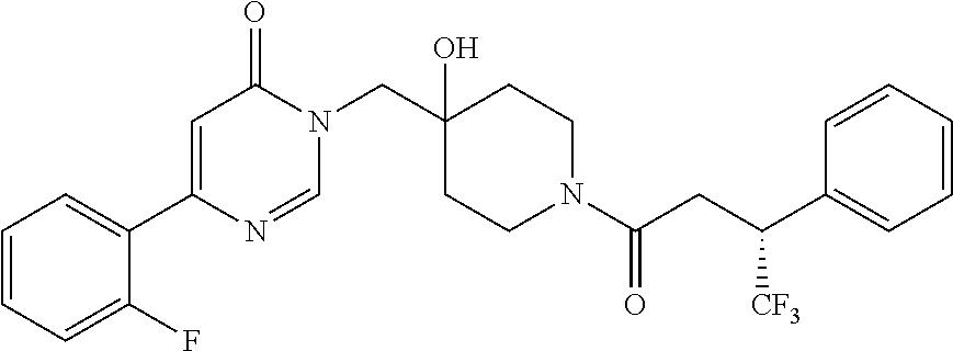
C1=NC(C2=CC=CC=C2F)=CC(=O)N1CC1(O)CCN(C(=O)CC(C2=CC=CC=C2)[CF3])CC1
